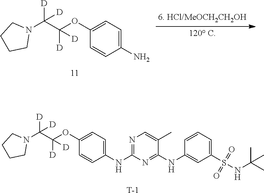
N1(C([D])(C(OC2=CC=C(NC3=NC=C(C)C(NC4=CC(S(NC(C)(C)C)(=O)=O)=CC=C4)=N3)C=C2)([D])[D])[D])CCCC1.[T].N1(C([D])(C(OC2=CC=C(N)C=C2)([D])[D])[D])CCCC1
